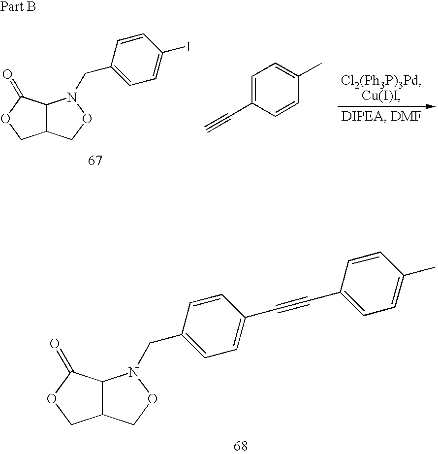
C12C(C(=O)OC1)N(CC1=CC=C(C#CC3=CC=C(C)C=C3)C=C1)OC2.C12C(C(=O)OC1)N(CC1=CC=C(I)C=C1)OC2.C1=C(C#C)C=CC(C)=C1
